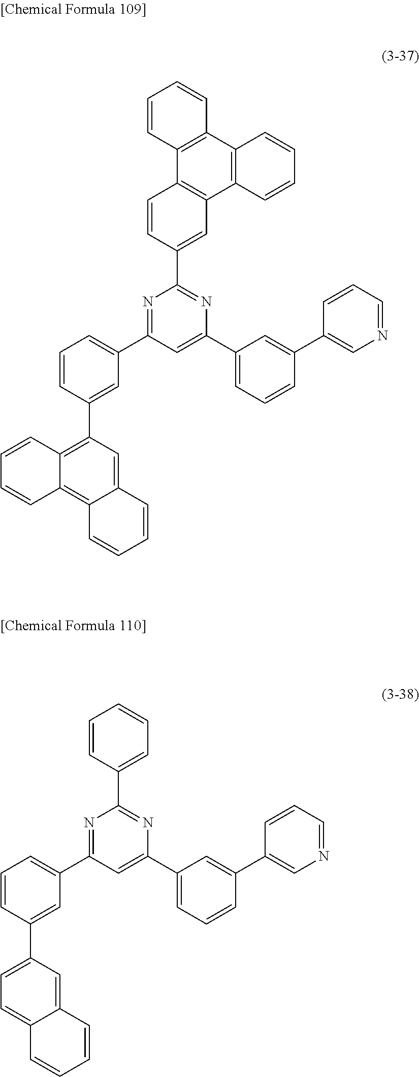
N1=C(C2=CC=CC(C3=C4C(=C5C(=C3)C=CC=C5)C=CC=C4)=C2)C=C(C2=CC=CC(C3=CN=CC=C3)=C2)N=C1C1=CC2=C(C=C1)C1=C(C3=C2C=CC=C3)C=CC=C1.N1=C(C2=CC=CC(C3=CC=C4C(=C3)C=CC=C4)=C2)C=C(C2=CC=CC(C3=CN=CC=C3)=C2)N=C1C1=CC=CC=C1
